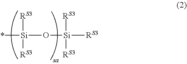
*[Si]([RS3])([RS3])O[Si]([RS3])([RS3])[RS3]
